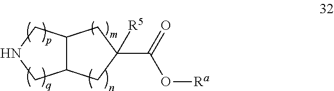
C12C(CNC1)CC(C(=O)O[Ra])([R5])C2
